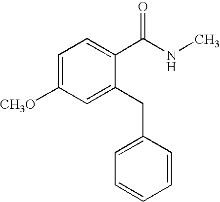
C1=C([CH3O])C=C(CC2=CC=CC=C2)C(C(NC)=O)=C1
